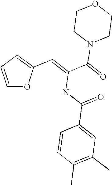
C1=CC=C(C=C(C(=O)N2CCOCC2)NC(C2=CC(C)=C(C)C=C2)=O)O1
